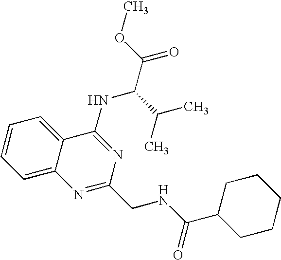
C1=CC=C2C(=C1)C(NC(C(C)C)C(=O)OC)=NC(CNC(=O)C1CCCCC1)=N2
